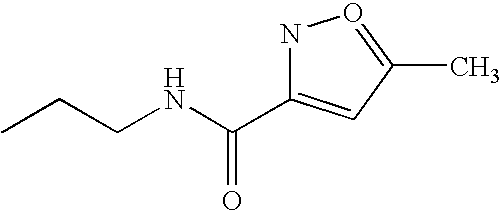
C(NCCC)(=O)C1=CC(C)=ON1
